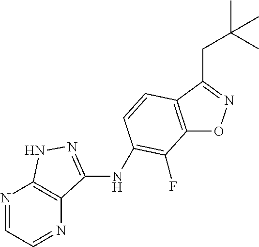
C12=C(C(CC(C)(C)C)=NO1)C=CC(NC1=NNC3=C1N=CC=N3)=C2F
